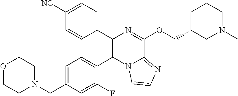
C1(C2=C(C3=CC=C(CN4CCOCC4)C=C3F)N3C(=NC=C3)C(OCC3CN(C)CCC3)=N2)=CC=C([NC])C=C1
